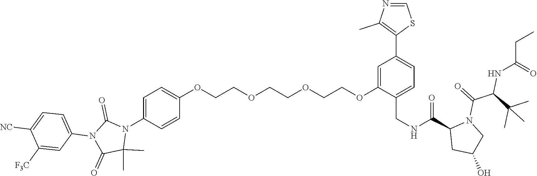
C1=C(N2C(=O)N(C3=CC=C([NC])C([F3C])=C3)C(=O)C2(C)C)C=CC(OCCOCCOCCOC2=CC(C3=C(C)N=CS3)=CC=C2CNC(=O)C2CC(O)CN2C(C(NC(=O)CC)C(C)(C)C)=O)=C1
